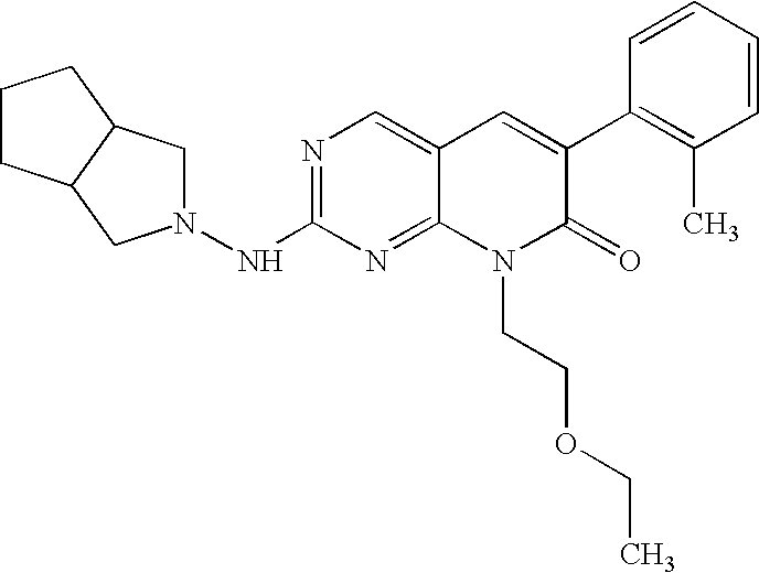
N1=C(NN2CC3C(C2)CCC3)N=C2C(=C1)C=C(C1=C(C)C=CC=C1)C(=O)N2CCOCC
